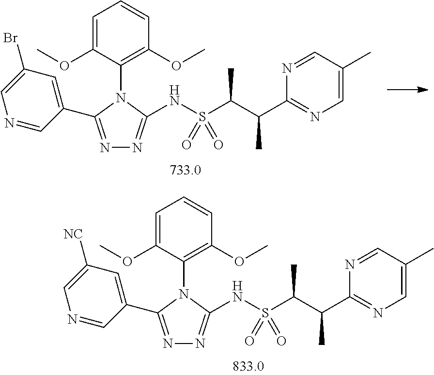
C1=C(OC)C(N2C(C3=CC([NC])=CN=C3)=NN=C2NS(=O)(=O)C(C(C)C2=NC=C(C)C=N2)C)=C(OC)C=C1.C1=C(OC)C(N2C(C3=CC(Br)=CN=C3)=NN=C2NS(=O)(=O)C(C(C)C2=NC=C(C)C=N2)C)=C(OC)C=C1
